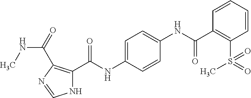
C1=CC=CC(C(NC2=CC=C(NC(C3=C(C(NC)=O)N=CN3)=O)C=C2)=O)=C1S(C)(=O)=O
